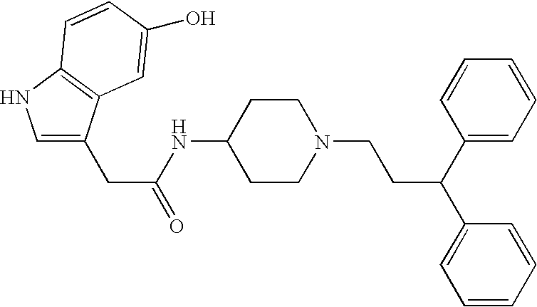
C(C(=O)NC1CCN(CCC(C2=CC=CC=C2)C2=CC=CC=C2)CC1)C1=CNC2=C1C=C(O)C=C2
